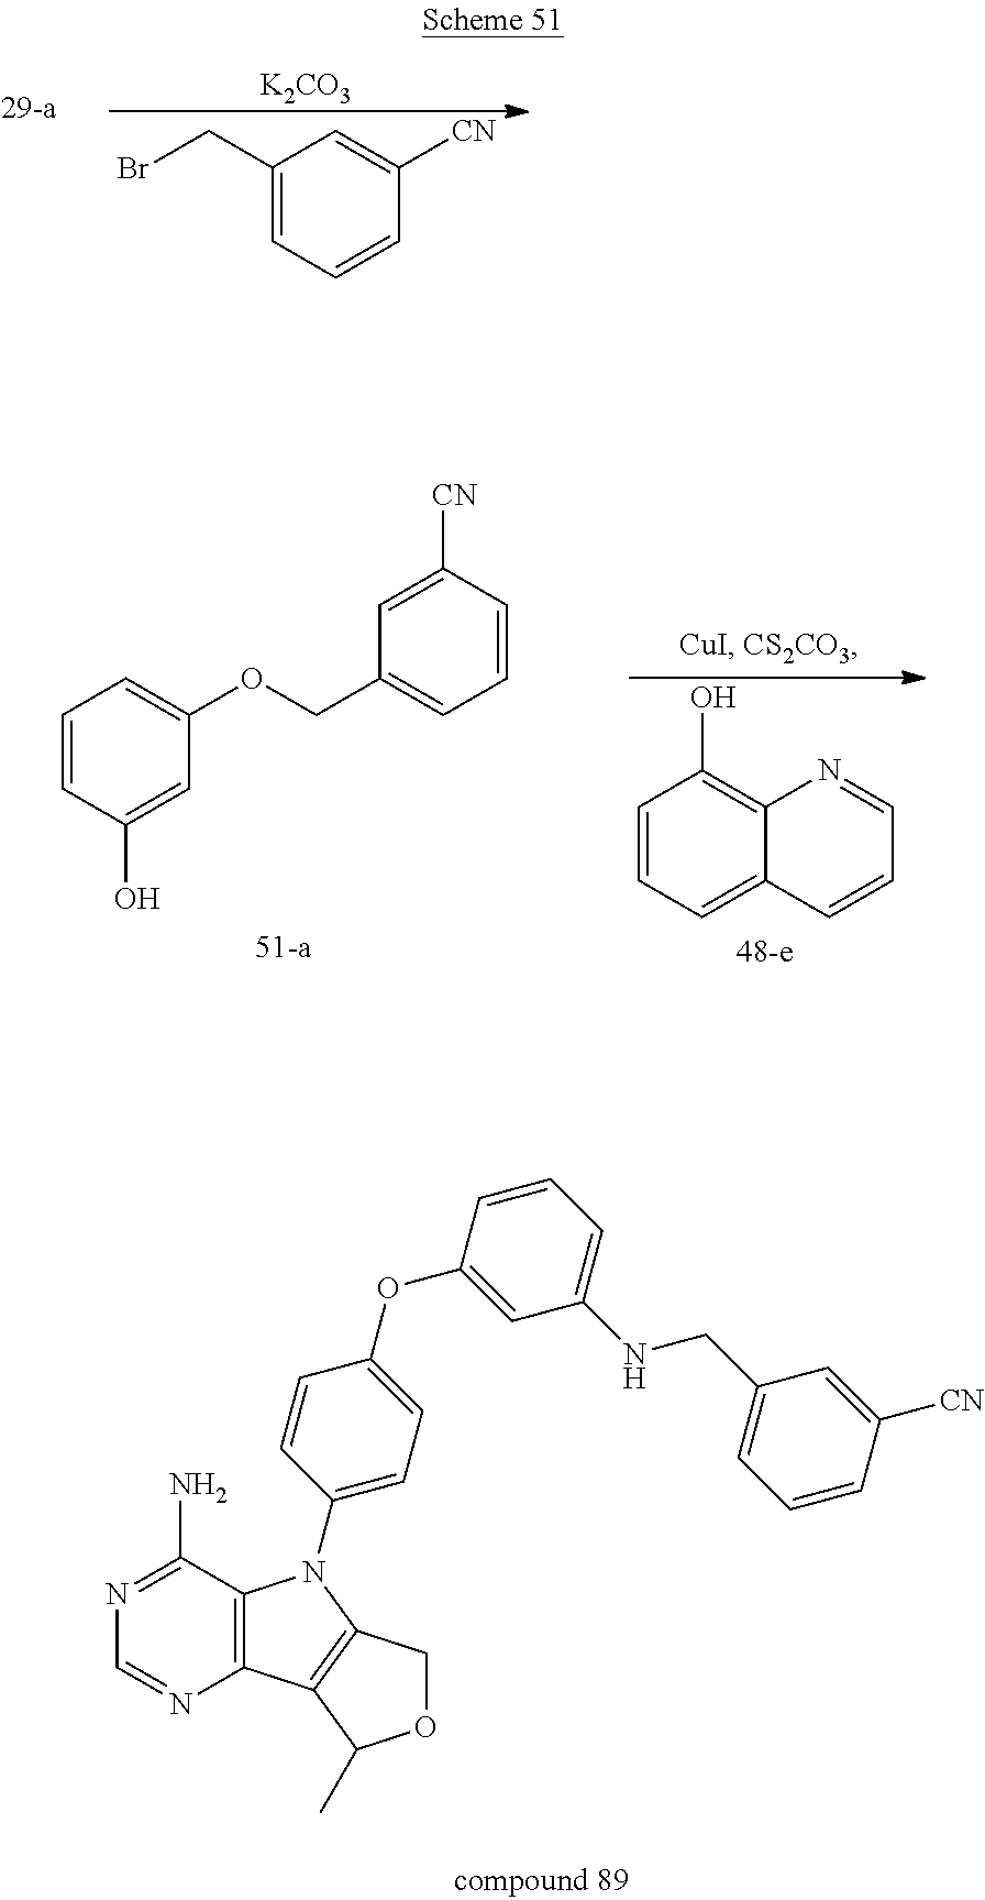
[K2CO3].C1(CBr)=CC=CC([CN])=C1.C1=CC=C2C(=C1O)N=CC=C2.C1=CC(O)=CC(OCC2=CC=CC([CN])=C2)=C1.C12=C(C(N)=NC=N1)N(C1=CC=C(OC3=CC(NCC4=CC=CC([CN])=C4)=CC=C3)C=C1)C1=C2C(C)OC1
